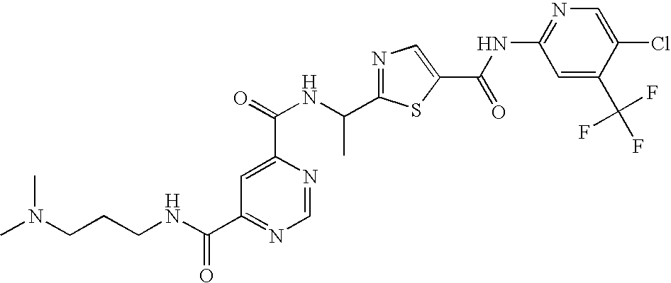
N1=C(C(NC(=O)C2=CC(C(NCCCN(C)C)=O)=NC=N2)C)SC(C(NC2=NC=C(Cl)C(C(F)(F)F)=C2)=O)=C1
